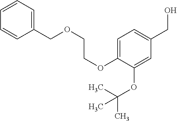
C1=CC=CC(COCCOC2=CC=C(CO)C=C2OC(C)(C)C)=C1
